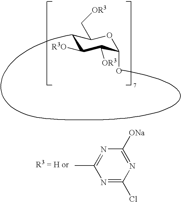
C1C([R3O])C([OR3])C(O)OC1C[OR3].N1=C(Cl)N=C([ONa])N=C1C
